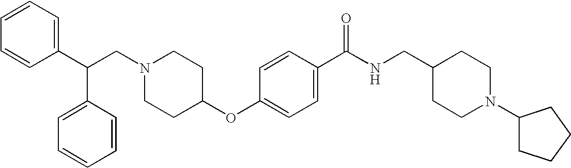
N1(CC(C2=CC=CC=C2)C2=CC=CC=C2)CCC(OC2=CC=C(C(NCC3CCN(C4CCCC4)CC3)=O)C=C2)CC1
